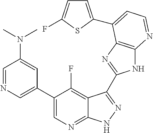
C1=NC=C(C2=CN=C3C(=C2F)C(C2=NC4=C(N2)N=CC=C4C2=CC=C(F)S2)=NN3)C=C1N(C)C
